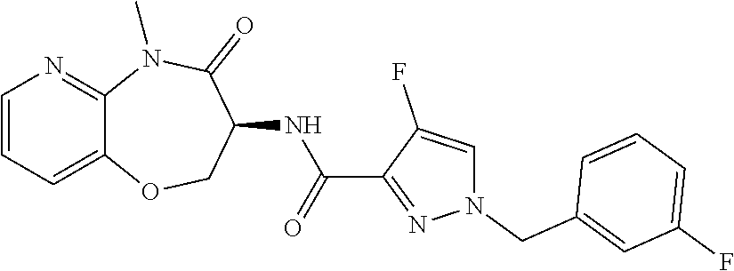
C12=CC=CN=C1N(C)C(=O)C(NC(C1=NN(CC3=CC(F)=CC=C3)C=C1F)=O)CO2
